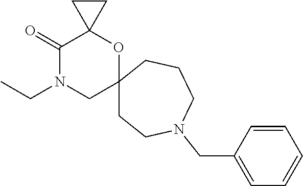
C(C)N1C(=O)C2(OC3(C1)CCN(CC1=CC=CC=C1)CCC3)CC2
